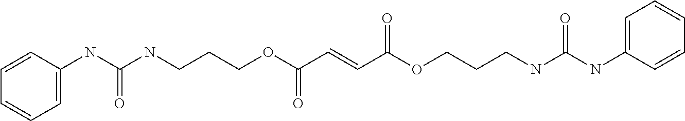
N(CCCOC(C=CC(OCCCNC(NC1=CC=CC=C1)=O)=O)=O)C(NC1=CC=CC=C1)=O
